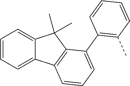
C1=CC=C2C(=C1)C(C)(C)C1=C2C=CC=C1C1=C(C)C=CC=C1
